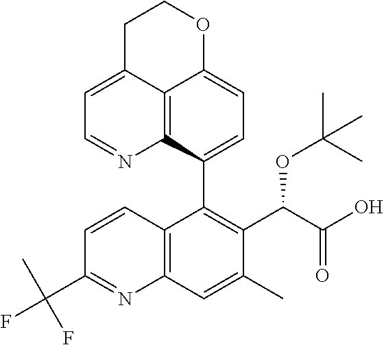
C12=C3C(C4=C(C(C(O)=O)OC(C)(C)C)C(C)=CC5=C4C=CC(C(F)(C)F)=N5)=CC=C1OCCC2=CC=N3
